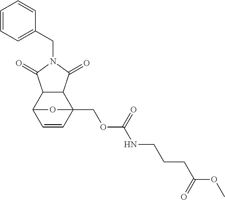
C1=CC=C(CN2C(=O)C3C(C2=O)C2(COC(NCCCC(OC)=O)=O)C=CC3O2)C=C1
